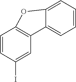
C1=CC(I)=CC2=C1OC1=CC=CC=C21
